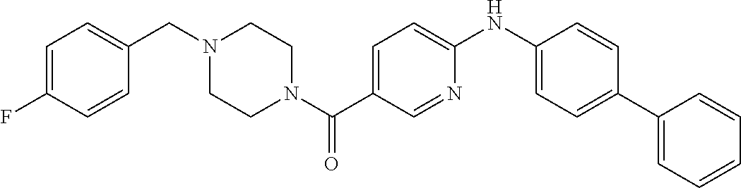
C1=C(F)C=CC(CN2CCN(C(C3=CC=C(NC4=CC=C(C5=CC=CC=C5)C=C4)N=C3)=O)CC2)=C1
